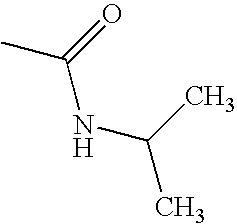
C(NC(C)C)(=O)C
